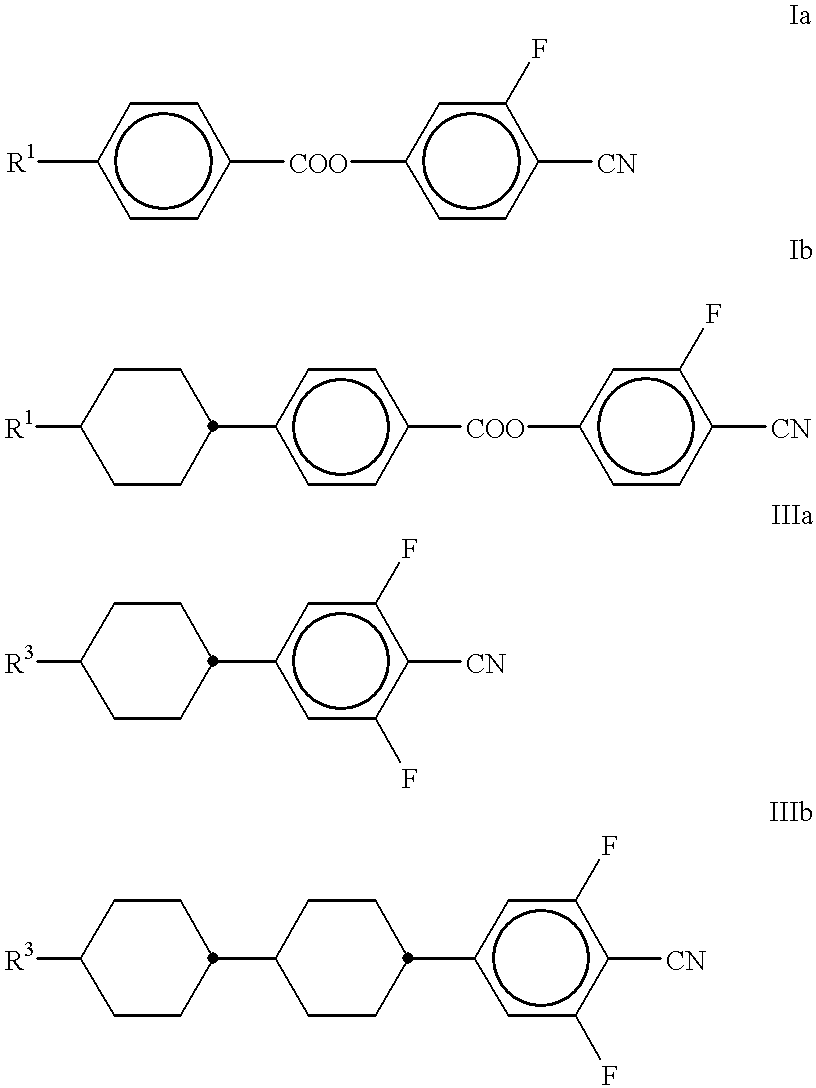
[R1]c1ccc([COO]c2ccc([CN])c(F)c2)cc1.[R1]C1CCC(c2ccc([COO]c3ccc([CN])c(F)c3)cc2)CC1.[R3]C1CCC(c2cc(F)c([CN])c(F)c2)CC1.[R3]C1CCC(C2CCC(c3cc(F)c([CN])c(F)c3)CC2)CC1
